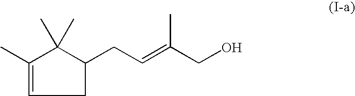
C1C(CC=C(C)CO)C(C)(C)C(C)=C1
